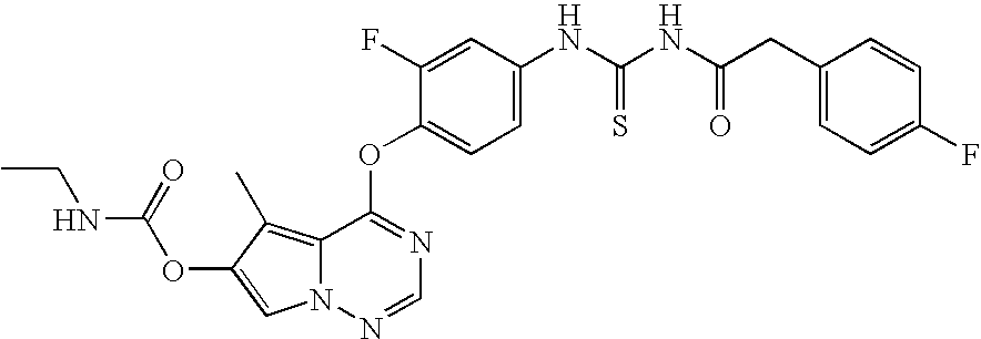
C1=C(F)C(OC2=NC=NN3C2=C(C)C(OC(NCC)=O)=C3)=CC=C1NC(NC(CC1=CC=C(F)C=C1)=O)=S
